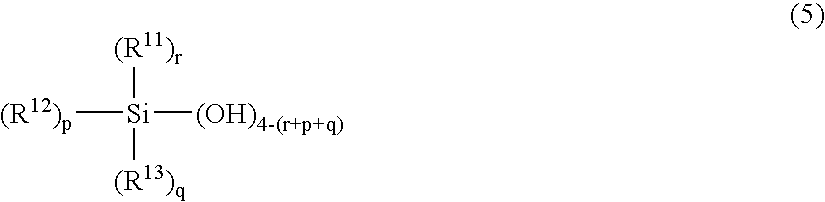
[(R11)r][Si]([(R13)q])([(R12)p])[(OH)4-(r+p+q)]
